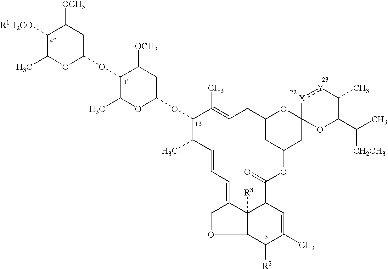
C1([R1H2CO])C(C)OC(OC2C(C)OC(OC3C(C)C=CC=C4C5([R3])C(C(=O)OC6CC(CC=C3C)OC3(C6)OC(C(C)[CH2CH3])C(C)[Y]:[X]3)C=C(C)C([R2])C5OC4)CC2[OCH3])CC1[OCH3]
